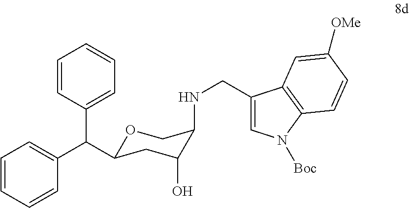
C1=CC(C(C2=CC=CC=C2)C2OCC(NCC3=CN([Boc])C4=C3C=C([OMe])C=C4)C(O)C2)=CC=C1
